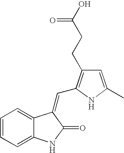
C1=CC=C2C(=C1)C(=CC1=C(CCC(O)=O)C=C(C)N1)C(=O)N2
